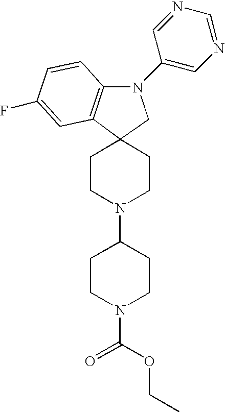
C12(C3=C(N(C4=CN=CN=C4)C1)C=CC(F)=C3)CCN(C1CCN(C(OCC)=O)CC1)CC2
